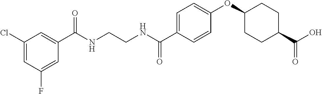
C(NCCNC(C1=CC=C(OC2CCC(C(O)=O)CC2)C=C1)=O)(=O)C1=CC(Cl)=CC(F)=C1
